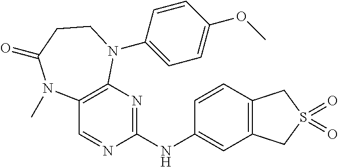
C1(NC2=NC3=C(C=N2)N(C)C(=O)CCN3C2=CC=C(OC)C=C2)=CC2=C(C=C1)CS(=O)(=O)C2
